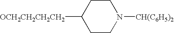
[OCH2CH2CH2CH2]C1CCN([CH(C6H5)2])CC1
